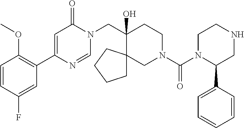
C1(C2=C(OC)C=CC(F)=C2)=CC(=O)N(CC2(O)CCN(C(=O)N3C(C4=CC=CC=C4)CNCC3)CC23CCCC3)C=N1
